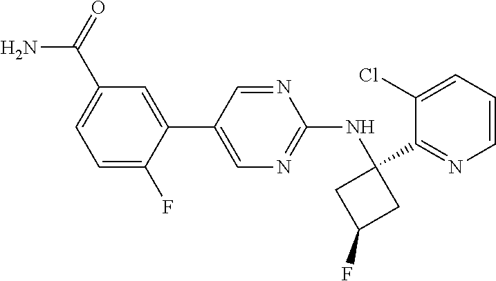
C1=C(F)C(C2=CN=C(NC3(C4=NC=CC=C4Cl)CC(F)C3)N=C2)=CC(C(=O)N)=C1
